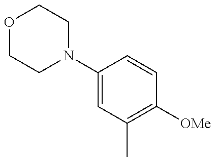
O1CCN(C2=CC(C)=C([OMe])C=C2)CC1
